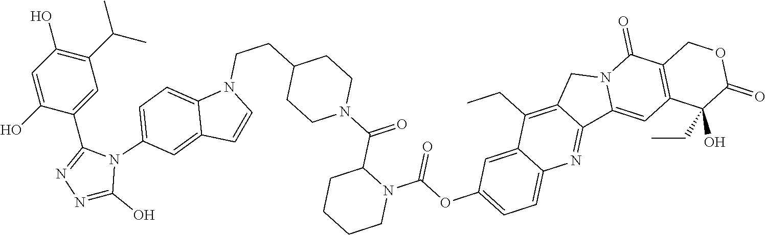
C1=C(O)C(C2=NN=C(O)N2C2=CC=C3C(=C2)C=CN3CCC2CCN(C(=O)C3CCCCN3C(OC3=CC=C4C(=C3)C(CC)=C3C(=N4)C4=CC5=C(C(=O)N4C3)COC(=O)C5(O)CC)=O)CC2)=CC(C(C)C)=C1O
